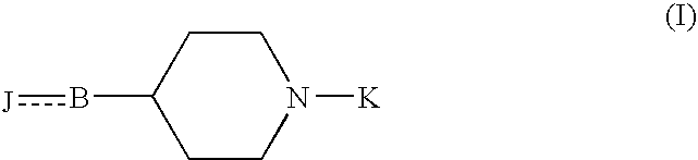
C1(b[J])CCN([K])CC1
